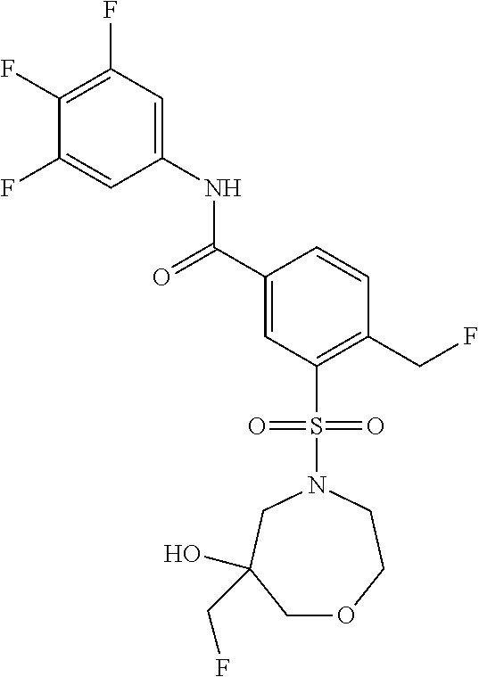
C1(F)=C(F)C=C(NC(C2=CC(S(N3CC(O)(CF)COCC3)(=O)=O)=C(CF)C=C2)=O)C=C1F
